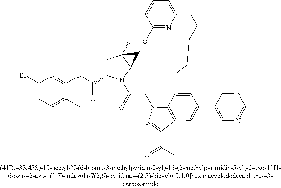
C1(Br)=CC=C(C)C(NC(=O)C2CC34C(N2C(=O)CN2C5=C(C(C(=O)C)=N2)C=C(C2=CN=C(C)N=C2)C=C5CCCCCC2=CC=CC(=N2)OC3)C4)=N1
